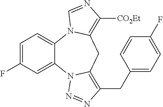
C1=C(F)C=C2C(=C1)N1C(=C([CO2Et])N=C1)CC1=C(CC3=CC=C(F)C=C3)N=NN21
